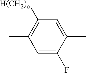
C1(F)=CC(C)=C([H(CH2)o])C=C1C
